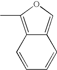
C1=CC=CC2=COC(C)=C12
